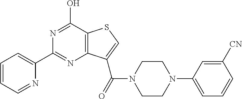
C1(C2=CC=CC=N2)=NC2=C(C(O)=N1)SC=C2C(=O)N1CCN(C2=CC=CC([CN])=C2)CC1
